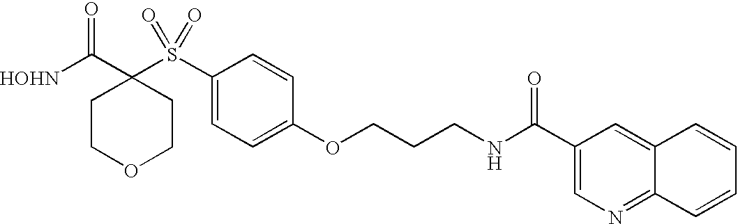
[HOHN]C(C1(S(C2=CC=C(OCCCNC(C3=CN=C4C(=C3)C=CC=C4)=O)C=C2)(=O)=O)CCOCC1)=O
